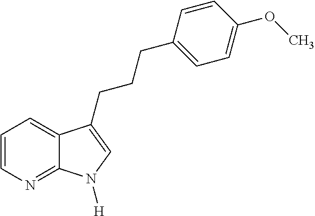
C1=CN=C2C(=C1)C(CCCC1=CC=C(OC)C=C1)=CN2[H]
